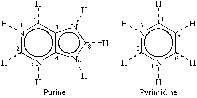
n1([H])c([H])n([H])c2c(c1[H])n([H])c([H])[N9]2[H].n1([H])c([H])n([H])c([H])c([H])c1[H]
